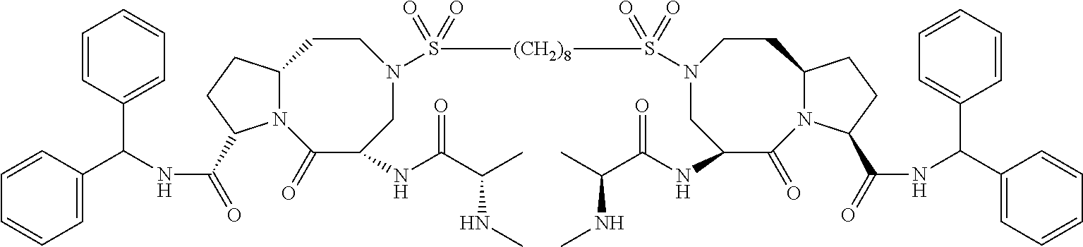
C1=CC(C(NC(=O)C2N3C(CC2)CCN(S(=O)([(CH2)8]S(=O)(N2CC(NC(C(C)NC)=O)C(=O)N4C(CC2)CCC4C(=O)NC(C2=CC=CC=C2)C2=CC=CC=C2)=O)=O)CC(NC(C(C)NC)=O)C3=O)C2=CC=CC=C2)=CC=C1
